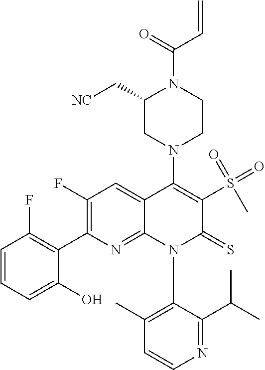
C1=CN=C(C(C)C)C(N2C(=S)C(S(=O)(C)=O)=C(N3CCN(C(C=C)=O)C(C[NC])C3)C3=CC(F)=C(C4=C(F)C=CC=C4O)N=C23)=C1C
